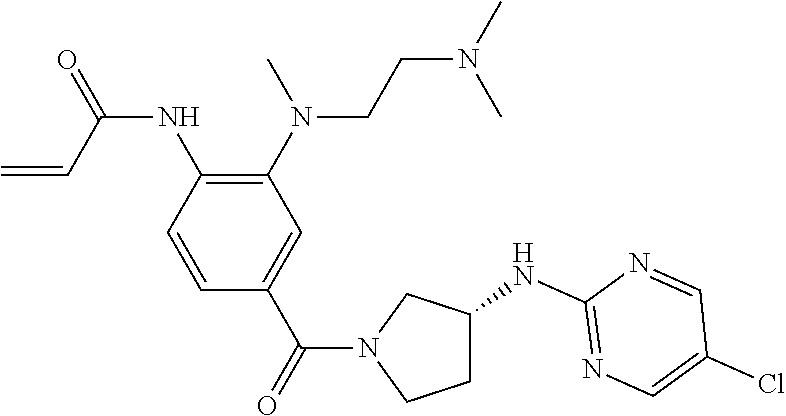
C1C(NC2=NC=C(Cl)C=N2)CN(C(C2=CC(N(C)CCN(C)C)=C(NC(=O)C=C)C=C2)=O)C1
